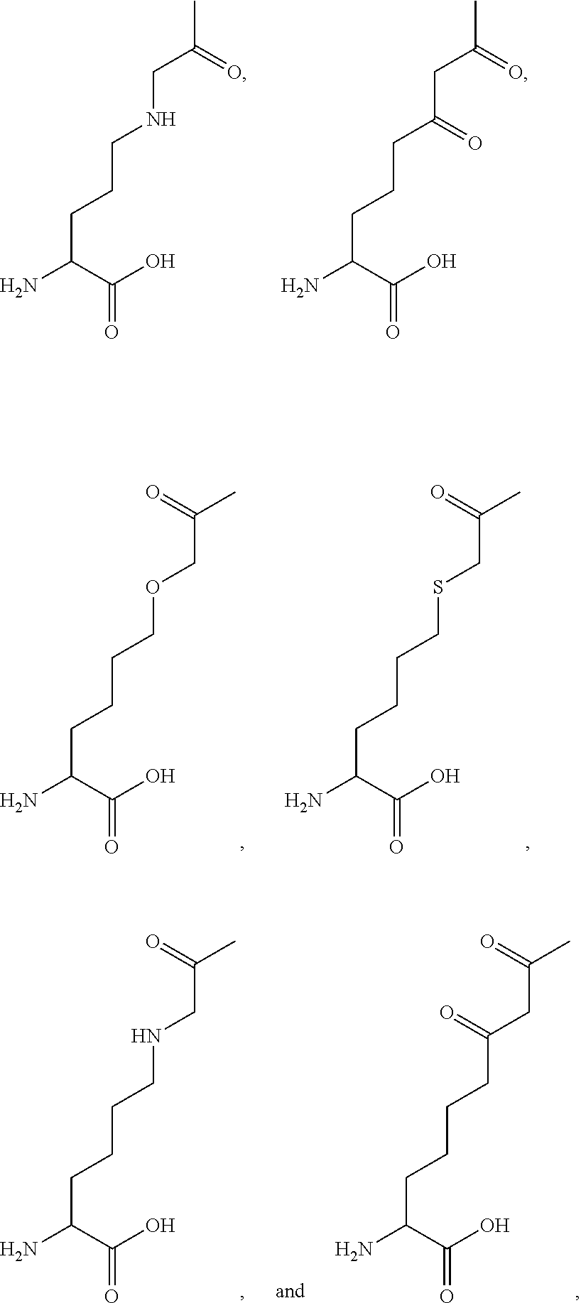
C(C(=O)O)(N)CCCNCC(=O)C.C(C(=O)O)(N)CCCC(CC(=O)C)=O.C(C(=O)O)(N)CCCCOCC(=O)C.C(C(=O)O)(N)CCCCSCC(=O)C.C(C(=O)O)(N)CCCCNCC(=O)C.C(C(=O)O)(N)CCCCC(CC(=O)C)=O
